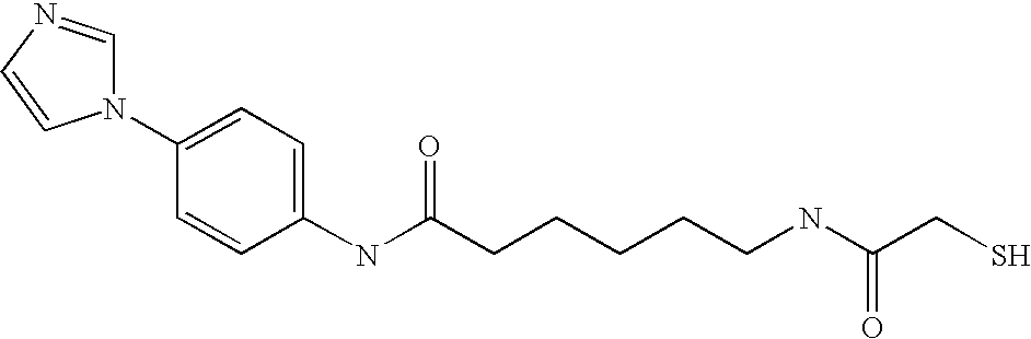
C1(N2C=NC=C2)=CC=C(NC(CCCCCNC(CS)=O)=O)C=C1
